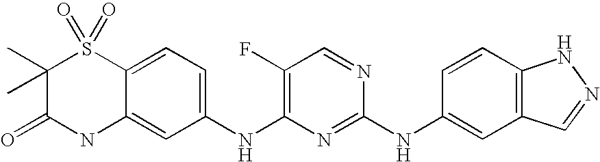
C12=CC=C(NC3=C(F)C=NC(NC4=CC5=C(C=C4)NN=C5)=N3)C=C1NC(=O)C(C)(C)S2(=O)=O
